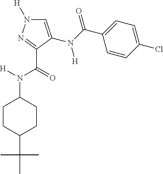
C1=C(N([H])C(=O)C2=CC=C(Cl)C=C2)C(C(N([H])C2CCC(C(C)(C)C)CC2)=O)=NN1[H]
